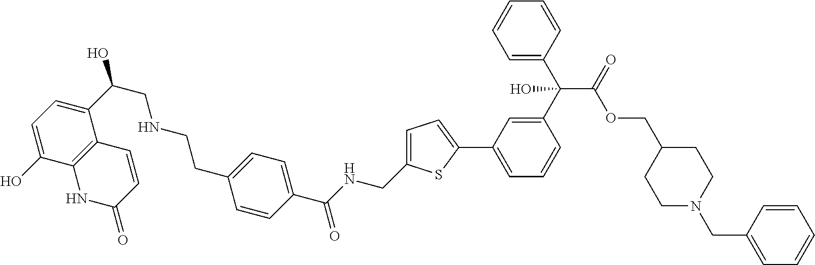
C(CNCCC1=CC=C(C(NCC2=CC=C(C3=CC=CC(C(C4=CC=CC=C4)(C(OCC4CCN(CC5=CC=CC=C5)CC4)=O)O)=C3)S2)=O)C=C1)(C1=CC=C(O)C2=C1C=CC(=O)N2)O
